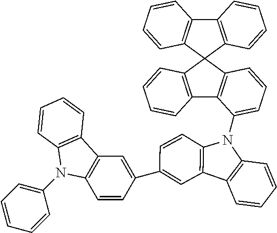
C12=C(C3(C4=C1C=CC=C4)C1=C(C4=C3C=CC=C4N3C4=C(C5=C3C=CC=C5)C=C(C3=CC5=C(C=C3)N(C3=CC=CC=C3)C3=C5C=CC=C3)C=C4)C=CC=C1)C=CC=C2
